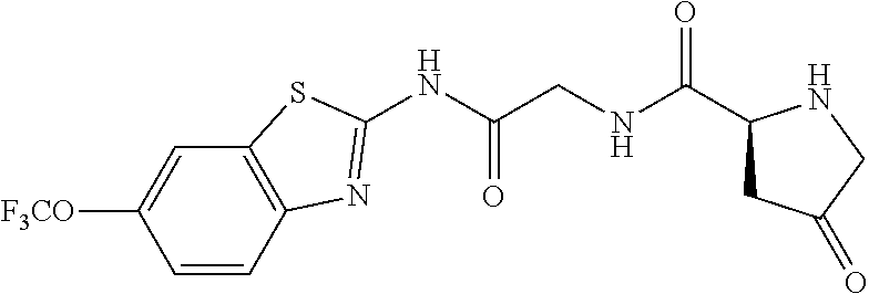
C1=CC2=C(C=C1[F3CO])SC(NC(CNC(C1CC(=O)CN1)=O)=O)=N2
